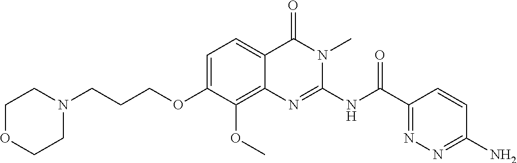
C1=C(OCCCN2CCOCC2)C(OC)=C2C(=C1)C(=O)N(C)C(NC(C1=NN=C(N)C=C1)=O)=N2
